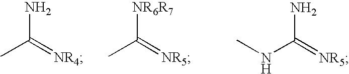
CC(=[NR4])N.CC(=[NR5])[NR6R7].N(C(=[NR5])N)C
